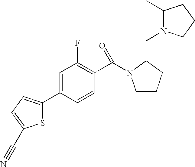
C(N1CCCC1CN1C(C)CCC1)(C1=C(F)C=C(C2=CC=C(C#N)S2)C=C1)=O
